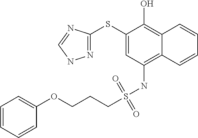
N1=C(SC2=CC(NS(CCCOC3=CC=CC=C3)(=O)=O)=C3C(=C2O)C=CC=C3)N=CN1
